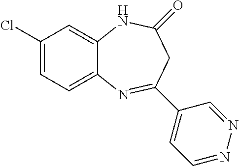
C1(Cl)=CC=C2C(=C1)NC(=O)CC(C1=CC=NN=C1)=N2
